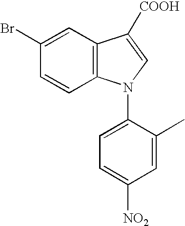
C1=CC2=C(C=C1Br)C([COOH])=CN2C1=CC=C([NO2])C=C1C
